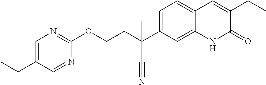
C1(OCCC(C2=CC=C3C(=C2)NC(=O)C(CC)=C3)(C#N)C)=NC=C(CC)C=N1
